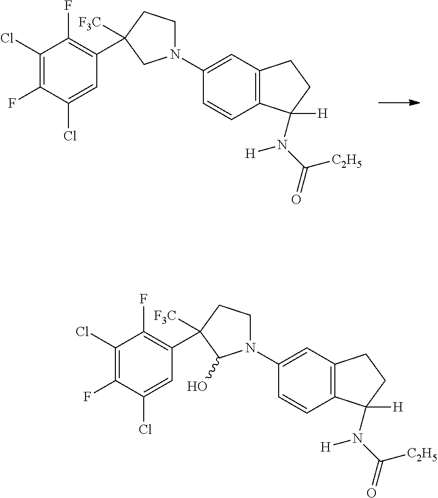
C1(Cl)=C(F)C(Cl)=CC(C2([F3C])CCN(C3=CC4=C(C=C3)C([H])(N(C(=O)[C2H5])[H])CC4)C2)=C1F.C1(Cl)=C(F)C(Cl)=CC(C2([F3C])CCN(C3=CC4=C(C=C3)C([H])(N(C(=O)[C2H5])[H])CC4)C2O)=C1F
